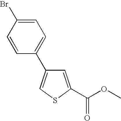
C1=C(C(OC)=O)SC=C1C1=CC=C(Br)C=C1
